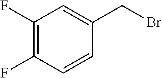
C1(F)=C(F)C=CC(CBr)=C1
